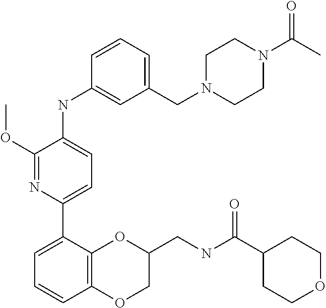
C1(OC)=NC(C2=CC=CC3=C2OC(CNC(C2CCOCC2)=O)CO3)=CC=C1NC1=CC(CN2CCN(C(C)=O)CC2)=CC=C1
